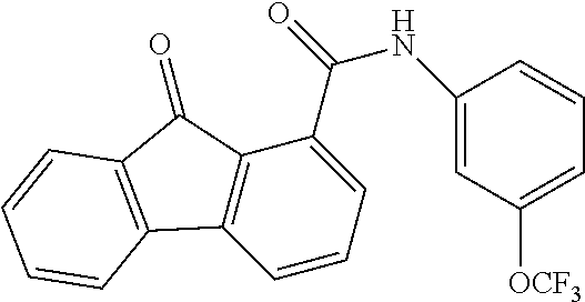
C1=CC=C(C(NC2=CC([OCF3])=CC=C2)=O)C2=C1C1=C(C2=O)C=CC=C1
